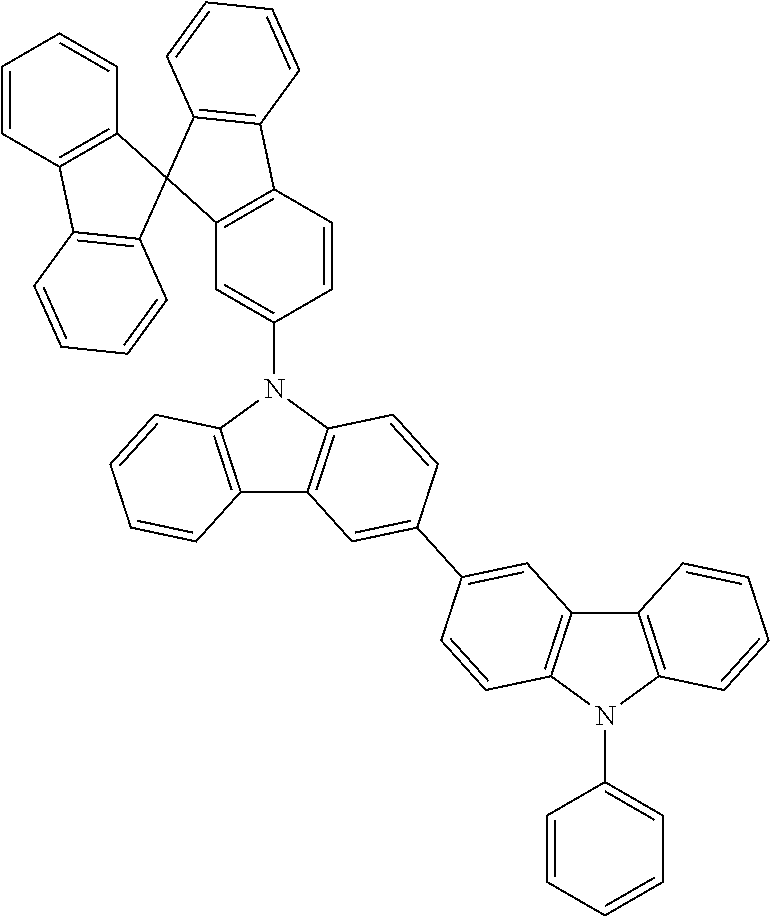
C12=C(N(C3=CC4=C(C=C3)C3=C(C45C4=C(C6=C5C=CC=C6)C=CC=C4)C=CC=C3)C3=C1C=C(C1=CC4=C(C=C1)N(C1=CC=CC=C1)C1=C4C=CC=C1)C=C3)C=CC=C2
